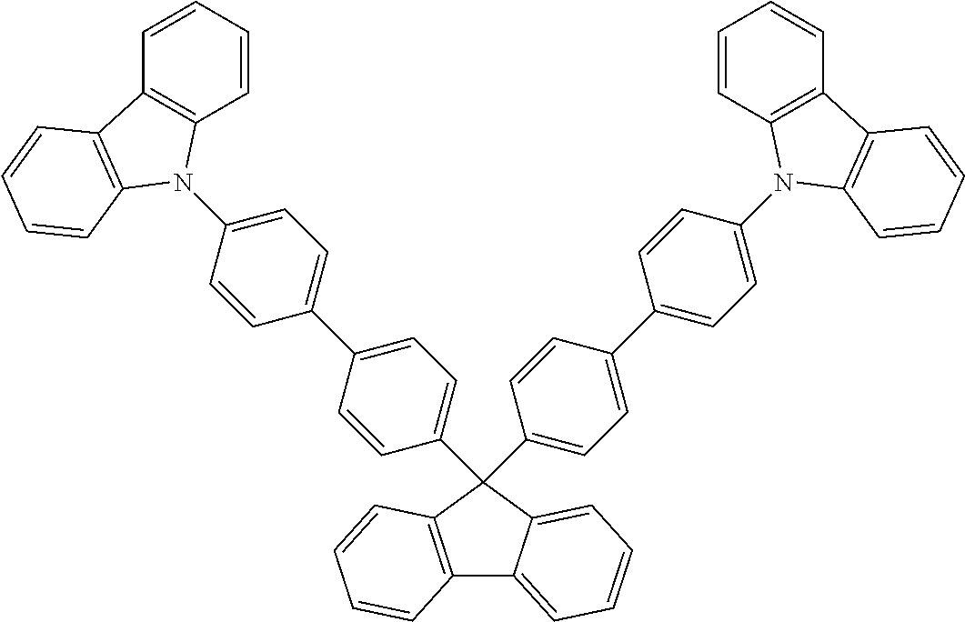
C1=CC=CC2=C1C1=C(N2C2=CC=C(C3=CC=C(C4(C5=CC=C(C6=CC=C(N7C8=C(C=CC=C8)C8=C7C=CC=C8)C=C6)C=C5)C5=CC=CC=C5C5=C4C=CC=C5)C=C3)C=C2)C=CC=C1
